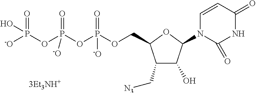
C1(C[N3])C(O)C(N2C=CC(=O)NC2=O)OC1COP(OP(OP(=O)([-O])O)(=O)[-O])(=O)[-O]
